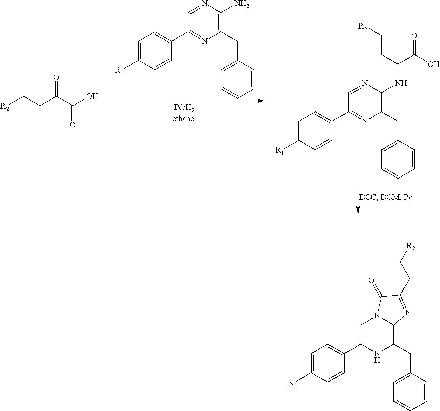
C1=NC(N)=C(CC2=CC=CC=C2)N=C1C1=CC=C([R1])C=C1.C(CC(=O)C(O)=O)[R2].C1=NC(NC(CC[R2])C(O)=O)=C(CC2=CC=CC=C2)N=C1C1=CC=C([R1])C=C1.C(C1=NC2=C(CC3=CC=CC=C3)NC(C3=CC=C([R1])C=C3)=CN2C1=O)C[R2]
